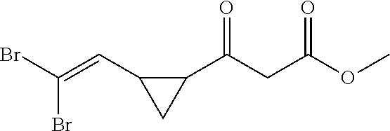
BrC(=CC1CC1C(CC(OC)=O)=O)Br
